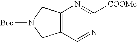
C12=C(C=NC([COOMe])=N1)CN([Boc])C2
